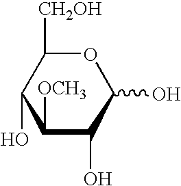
C1(O)C([OCH3])C(O)C(O)OC1[CH2OH]
